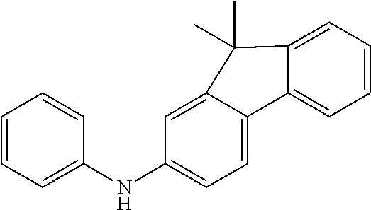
C1=CC=C(NC2=CC=C3C(=C2)C(C)(C)C2=CC=CC=C32)C=C1
